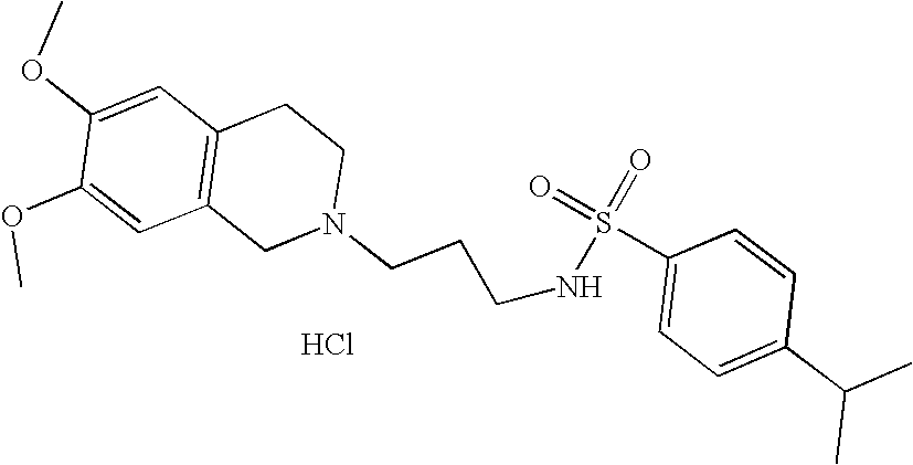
S(=O)(=O)(NCCCN1CC2=C(C=C(OC)C(OC)=C2)CC1)C1=CC=C(C(C)C)C=C1.Cl
